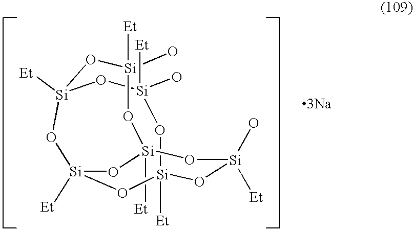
[Si]12([Et])O[Si](O)([Et])O[Si]3([Et])O[Si]([Et])(O[Si]([Et])(O[Si](O)([Et])O1)O[Si](O)([Et])O3)O2.[3Na]
